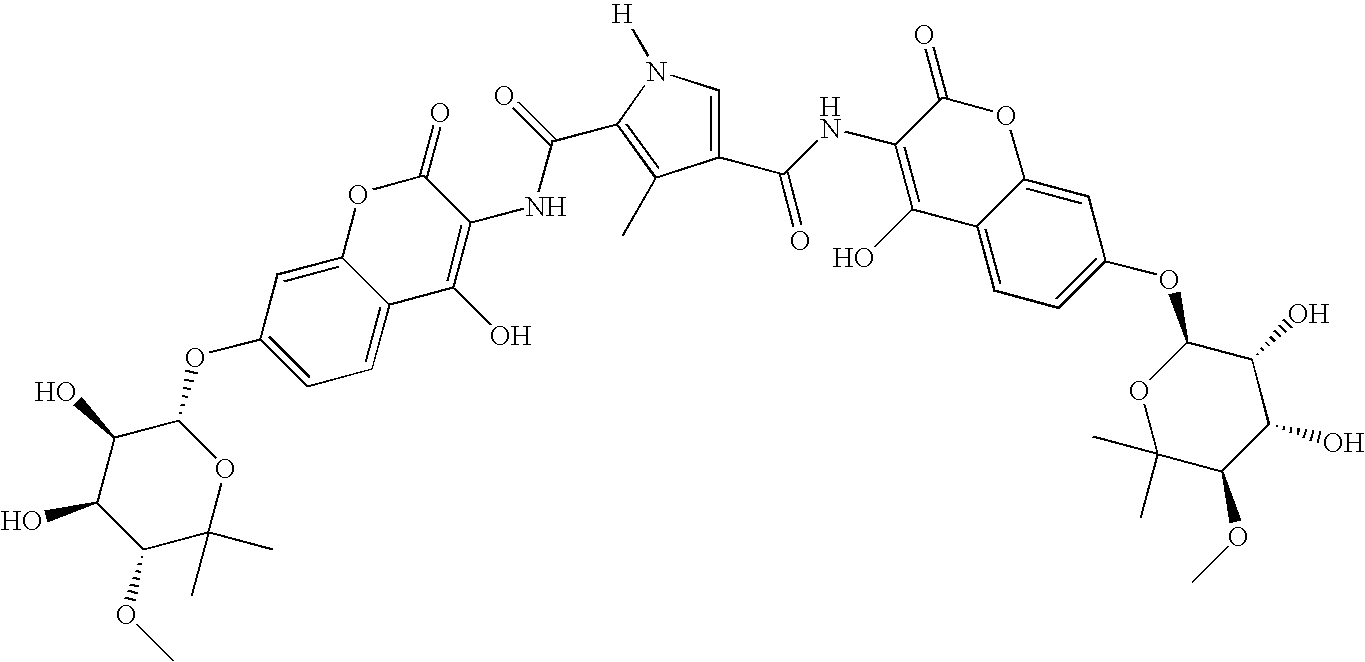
O1C(OC2=CC=C3C(=C2)OC(=O)C(NC(=O)C2=C(C)C(C(NC4=C(O)C5=CC=C(OC6OC(C)(C)C(OC)C(O)C6O)C=C5OC4=O)=O)=CN2[H])=C3O)C(O)C(O)C(OC)C1(C)C
